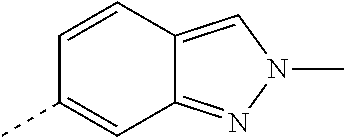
C1=CC2=CN(C)N=C2C=C1C
